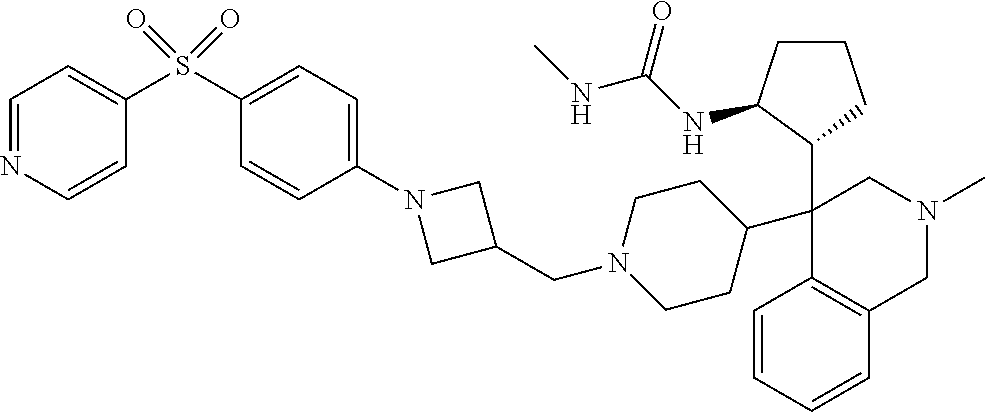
C1=CC=CC2=C1C(C1CCN(CC3CN(C4=CC=C(S(=O)(=O)C5=CC=NC=C5)C=C4)C3)CC1)(C1C(NC(=O)NC)CCC1)CN(C)C2
